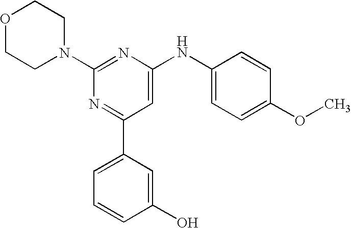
C1(N2CCOCC2)=NC(NC2=CC=C(OC)C=C2)=CC(C2=CC=CC(O)=C2)=N1
